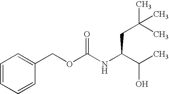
C1=CC=CC(COC(NC(C(C)O)CC(C)(C)C)=O)=C1
